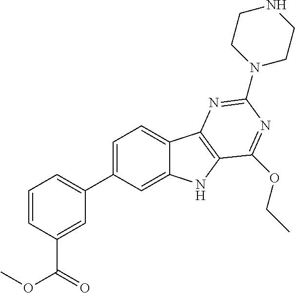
C1=CC(C(OC)=O)=CC(C2=CC=C3C(=C2)NC2=C3N=C(N3CCNCC3)N=C2OCC)=C1
